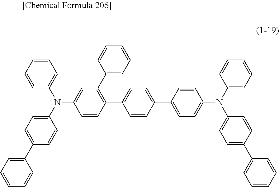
C1=CC(N(C2=CC=C(C3=CC=CC=C3)C=C2)C2=CC(C3=CC=CC=C3)=C(C3=CC=C(C4=CC=C(N(C5=CC=CC=C5)C5=CC=C(C6=CC=CC=C6)C=C5)C=C4)C=C3)C=C2)=CC=C1
